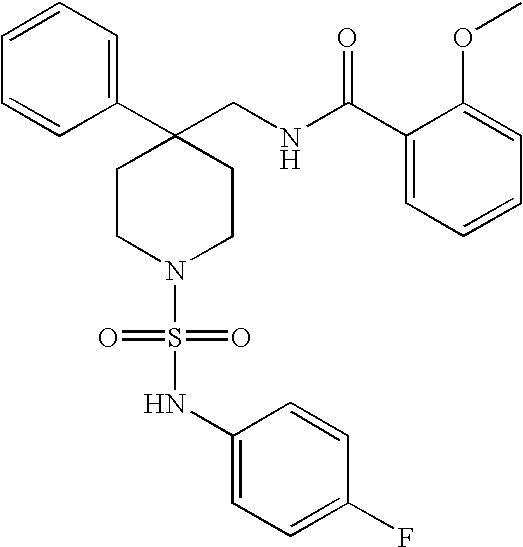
C1(CNC(C2=CC=CC=C2OC)=O)(C2=CC=CC=C2)CCN(S(=O)(=O)NC2=CC=C(F)C=C2)CC1
